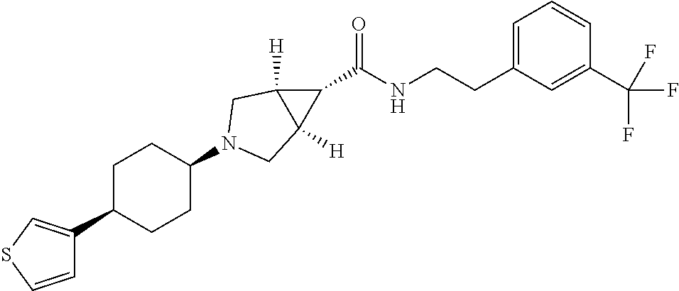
C1(C2=CSC=C2)CCC(N2CC3([H])C(C(=O)NCCC4=CC=CC(C(F)(F)F)=C4)C3([H])C2)CC1
